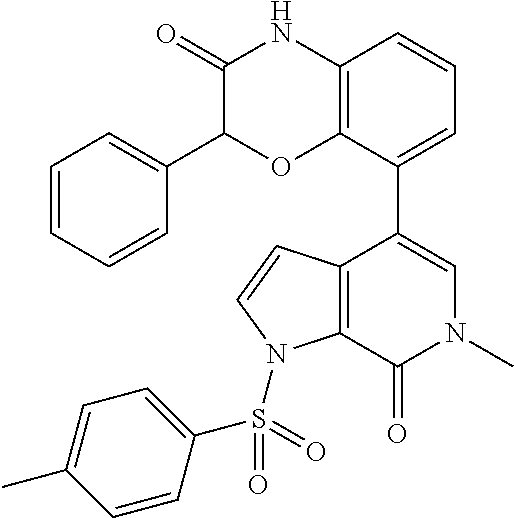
C1(=O)C(C2=CC=CC=C2)OC2=C(N1)C=CC=C2C1=CN(C)C(=O)C2=C1C=CN2S(=O)(C1=CC=C(C)C=C1)=O
